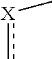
c[X]C
